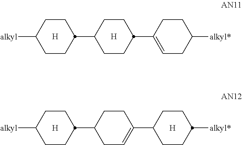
C1CC(C2CCC(C3=CCC([alkyl*])CC3)CC2)CCC1[alkyl].[H].[H].C1CC(C2CC=C(C3CCC([alkyl*])CC3)CC2)CCC1[alkyl].[H].[H]
